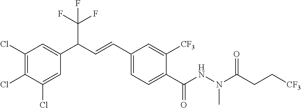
C1(Cl)=C(Cl)C(Cl)=CC(C(C=CC2=CC=C(C(NN(C(CC[CF3])=O)C)=O)C([CF3])=C2)C(F)(F)F)=C1
